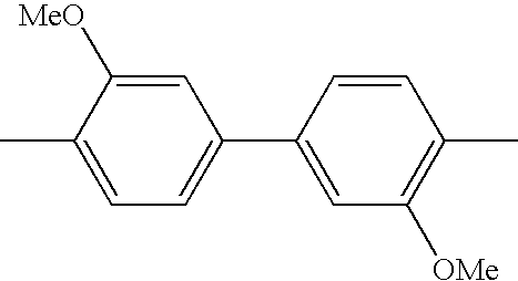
C1(C)=CC=C(C2=CC([OMe])=C(C)C=C2)C=C1[MeO]
